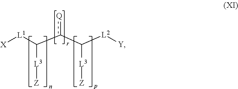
[Q]c(C([L2][Y])[L3][Z])C([L1][X])[L3][Z]
